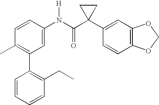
C1(N(C(C2(C3=CC4=C(C=C3)OCO4)CC2)=O)[H])=CC(C2=C(CC)C=CC=C2)=C(C)C=C1
